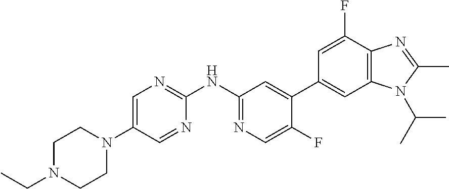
C1(N2CCN(CC)CC2)=CN=C(NC2=NC=C(F)C(C3=CC4=C(C(F)=C3)N=C(C)N4C(C)C)=C2)N=C1
